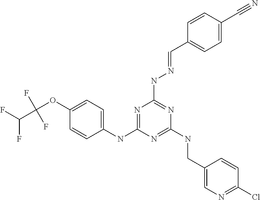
C1=CC(NC2=NC(NN=CC3=CC=C(C#N)C=C3)=NC(NCC3=CN=C(Cl)C=C3)=N2)=CC=C1OC(C(F)F)(F)F
